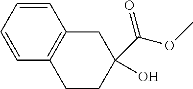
C1=CC=CC2=C1CC(O)(C(OC)=O)CC2
